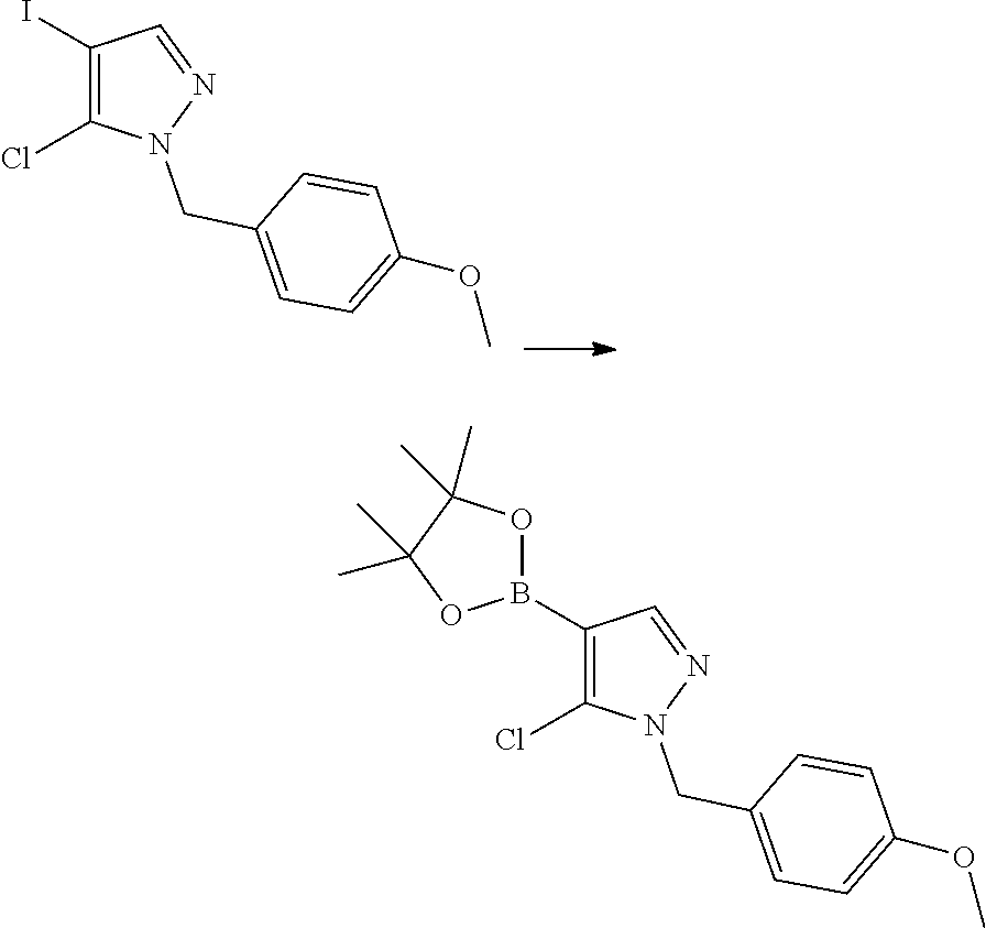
C1=NN(CC2=CC=C(OC)C=C2)C(Cl)=C1I.C1=NN(CC2=CC=C(OC)C=C2)C(Cl)=C1B1OC(C)(C)C(C)(C)O1
